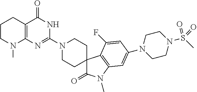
C1CN(C)C2=C(C1)C(=O)NC(N1CCC3(CC1)C1=C(C=C(N4CCN(S(C)(=O)=O)CC4)C=C1F)N(C)C3=O)=N2
